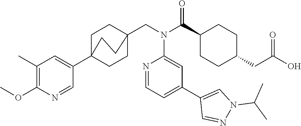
C1(C)=C(OC)N=CC(C23CCC(CN(C(C4CCC(CC(O)=O)CC4)=O)C4=CC(C5=CN(C(C)C)N=C5)=CC=N4)(CC2)CC3)=C1
